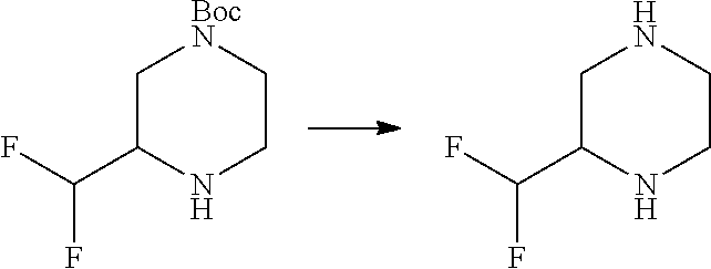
C1C(C(F)F)NCC[BocN]1.C1C(C(F)F)NCCN1
